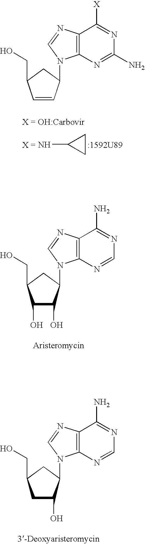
NC1CC1.C1=CC(N2C3=C(N=C2)C([X])=NC(N)=N3)CC1CO.C1(O)C(O)C(N2C3=C(N=C2)C(N)=NC=N3)CC1CO.C1C(O)C(N2C3=C(N=C2)C(N)=NC=N3)CC1CO
